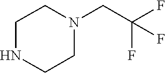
N1CCN(CC(F)(F)F)CC1
